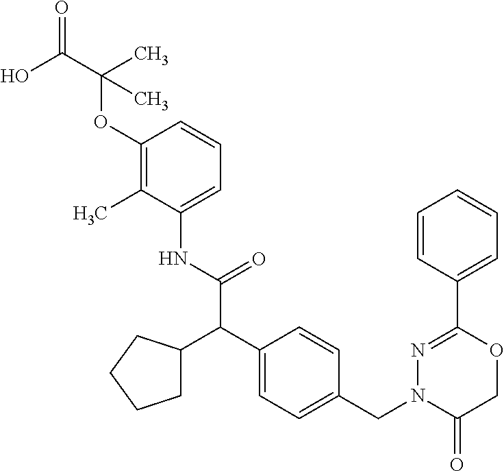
C1(NC(=O)C(C2=CC=C(CN3C(=O)COC(C4=CC=CC=C4)=N3)C=C2)C2CCCC2)=CC=CC(OC(C(O)=O)(C)C)=C1C
